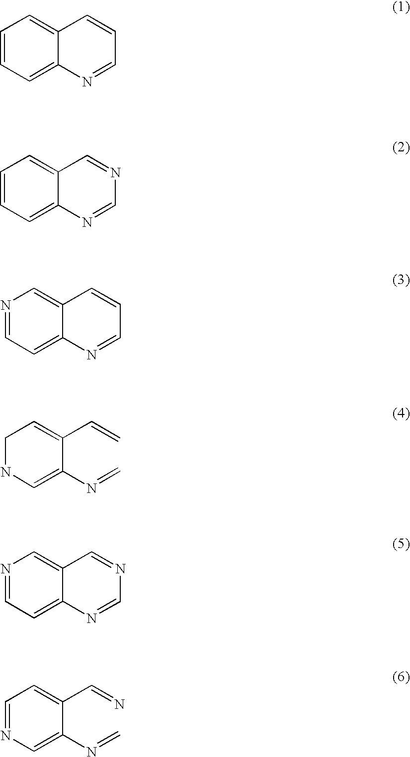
C1=CC=C2C(=C1)C=CC=N2.C1=CC=C2C(=C1)C=NC=N2.N1=CC=C2C(=C1)C=CC=N2.C1NC=C(N=C)C(C=C)=C1.N1=CC=C2C(=C1)C=NC=N2.C1=NC=C(N=C)C(C=N)=C1
